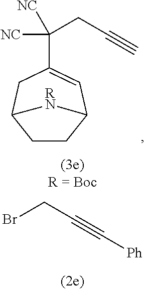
C1(C(CC#C)([NC])[NC])=CC2CCC(C1)[RN]2.BrCC#C[Ph]
